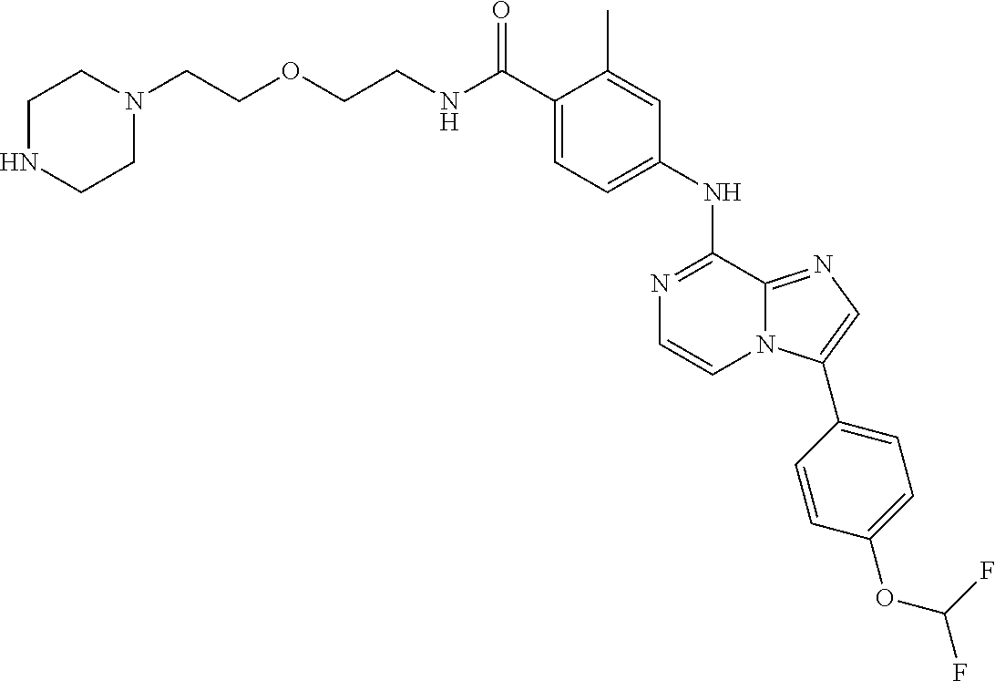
C(C1=CC=C(NC2=NC=CN3C2=NC=C3C2=CC=C(OC(F)F)C=C2)C=C1C)(=O)NCCOCCN1CCNCC1
